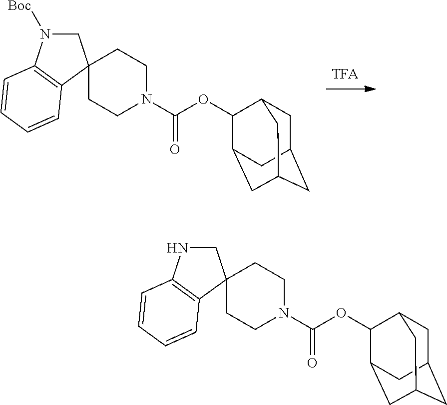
C1C2CC3CC(C(OC(N4CCC5(CC4)CN([Boc])C4=C5C=CC=C4)=O)C1C3)C2.C1C2CC3CC(C(OC(N4CCC5(CC4)CNC4=C5C=CC=C4)=O)C1C3)C2
